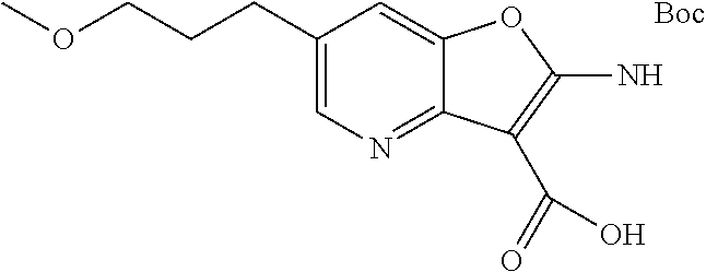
C1(CCCOC)=CN=C2C(=C1)OC(N)=C2C(=O)O.[Boc]
